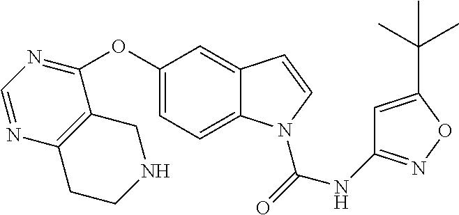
C1(OC2=NC=NC3=C2CNCC3)=CC=C2C(=C1)C=CN2C(=O)NC1=NOC(C(C)(C)C)=C1
